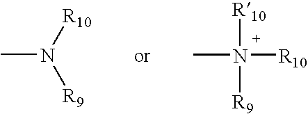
CN([R10])([R9])[R10].CN([R10])[R9]
